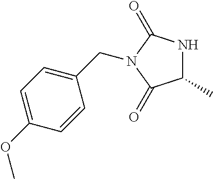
C1(C)NC(=O)N(CC2=CC=C(OC)C=C2)C1=O
